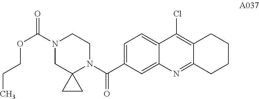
C1=C(C(N2CCN(C(=O)OCCC)CC23CC3)=O)C=C2C(=C1)C(Cl)=C1C(=N2)CCCC1
